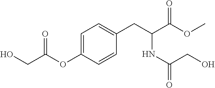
C1=C(OC(CO)=O)C=CC(CC(NC(CO)=O)C(OC)=O)=C1
